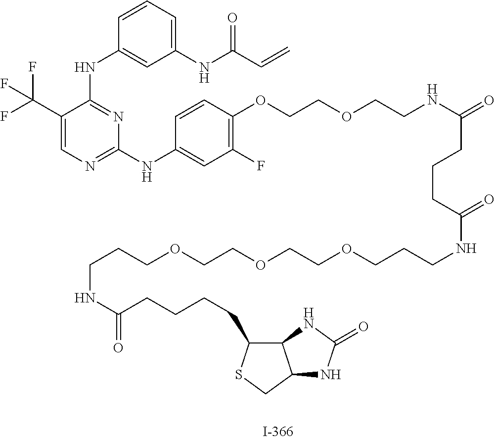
C1(C(F)(F)F)=CN=C(NC2=CC(F)=C(OCCOCCNC(=O)CCCC(NCCCOCCOCCOCCCNC(CCCCC3SCC4C3NC(=O)N4)=O)=O)C=C2)N=C1NC1=CC(NC(C=C)=O)=CC=C1
